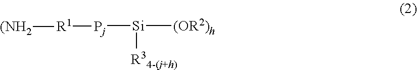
[Pj]([Si]([(OR2)h])[R34-(j+h)])[R1][(NH2]
